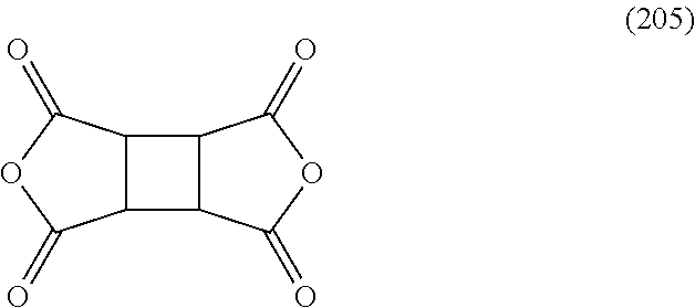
C12C(C(=O)OC1=O)C1C(=O)OC(=O)C21
